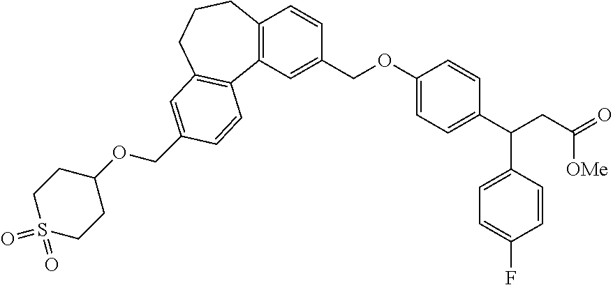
C12=C(C=C(COC3=CC=C(C(CC(=O)[OMe])C4=CC=C(F)C=C4)C=C3)C=C1)C1=C(CCC2)C=C(COC2CCS(=O)(=O)CC2)C=C1
